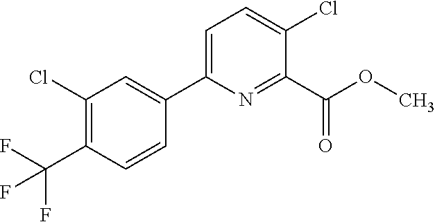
COC(C1=NC(C2=CC(Cl)=C(C(F)(F)F)C=C2)=CC=C1Cl)=O
